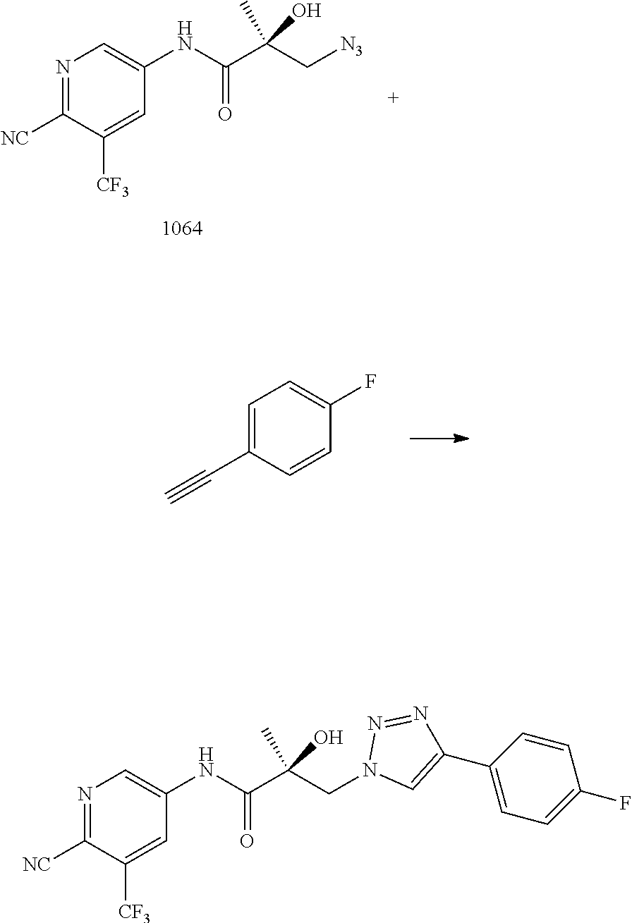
N1=C([NC])C([CF3])=CC(NC(C(C[N3])(C)O)=O)=C1.C1=C(C#C)C=CC(F)=C1.N1=C([NC])C([CF3])=CC(NC(C(CN2C=C(C3=CC=C(F)C=C3)N=N2)(C)O)=O)=C1
